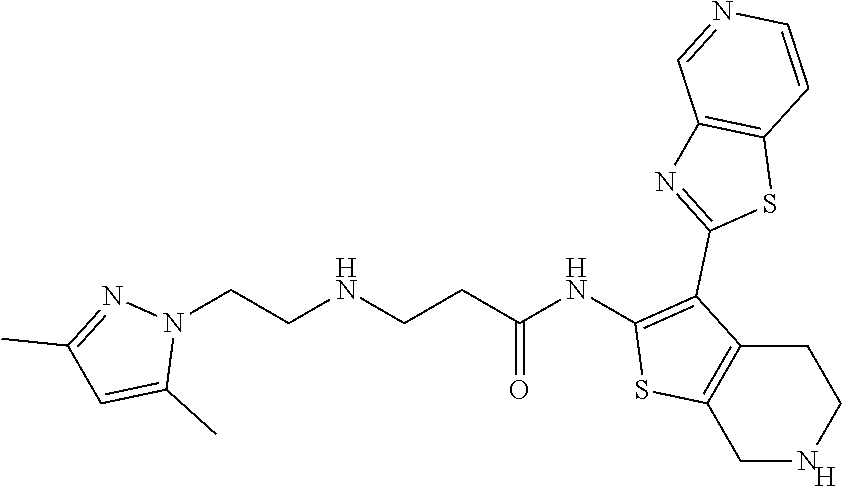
C1NCCC2=C1SC(NC(CCNCCN1N=C(C)C=C1C)=O)=C2C1=NC2=C(S1)C=CN=C2.[H]
